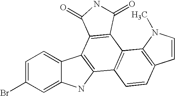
C1=C(Br)C=C2C(=C1)C1=C(N2)C2=C(C3=C1C(=O)NC3=O)C1=C(C=C2)C=CN1C
